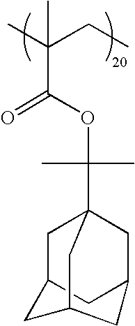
CC(CC)(C(OC(C12CC3CC(C1)CC(C3)C2)(C)C)=O)C
